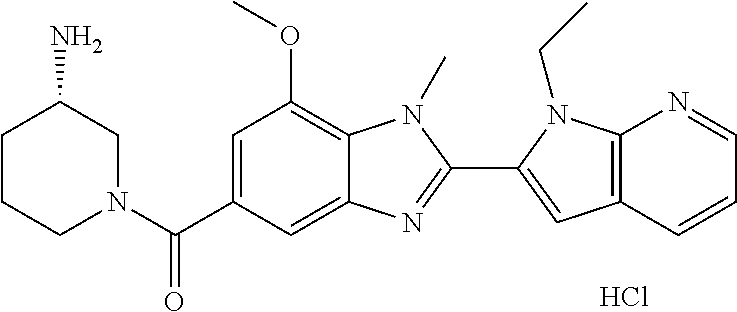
C1CCN(C(C2=CC(OC)=C3C(=C2)N=C(C2=CC4=C(N2CC)N=CC=C4)N3C)=O)CC1N.Cl
